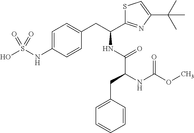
C1=C(NS(O)(=O)=O)C=CC(CC(C2=NC(C(C)(C)C)=CS2)NC(C(CC2=CC=CC=C2)NC(OC)=O)=O)=C1
